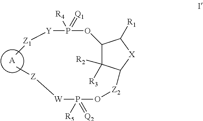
C1(OP([Y][Z1]C)(=[Q1])[R4])C([R3])([R2])C([Z2]OP([W][Z]C)([R5])=[Q2])[X]C1[R1].[A]
